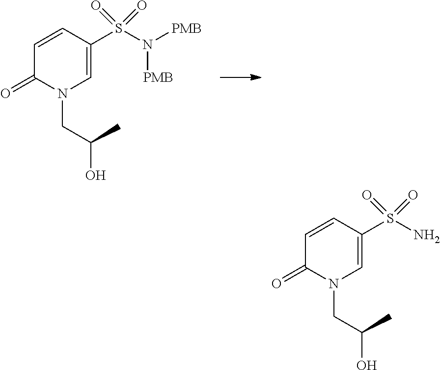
C1=CC(S(N([PMB])[PMB])(=O)=O)=CN(CC(O)C)C1=O.C1=CC(S(N)(=O)=O)=CN(CC(O)C)C1=O
